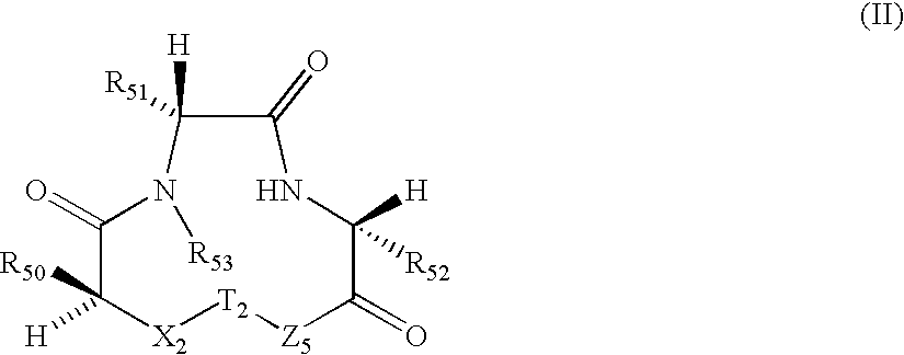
C1(=O)C([R50])([H])[X2][T2][Z5]C(=O)C([H])([R52])NC(=O)C([R51])([H])N1[R53]
